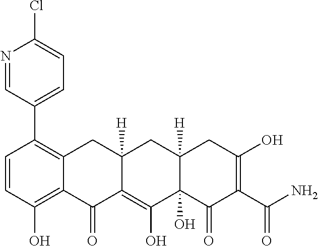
C1=CC(O)=C2C(=C1C1=CC=C(Cl)N=C1)CC1([H])C(=C(O)C3(O)C([H])(C1)CC(O)=C(C(N)=O)C3=O)C2=O
